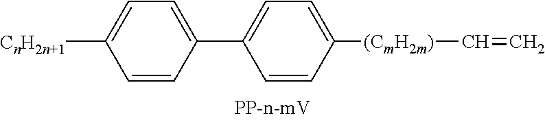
C1=C([CnH2n+1])C=CC(C2=CC=C([(CmH2m)]C=C)C=C2)=C1
